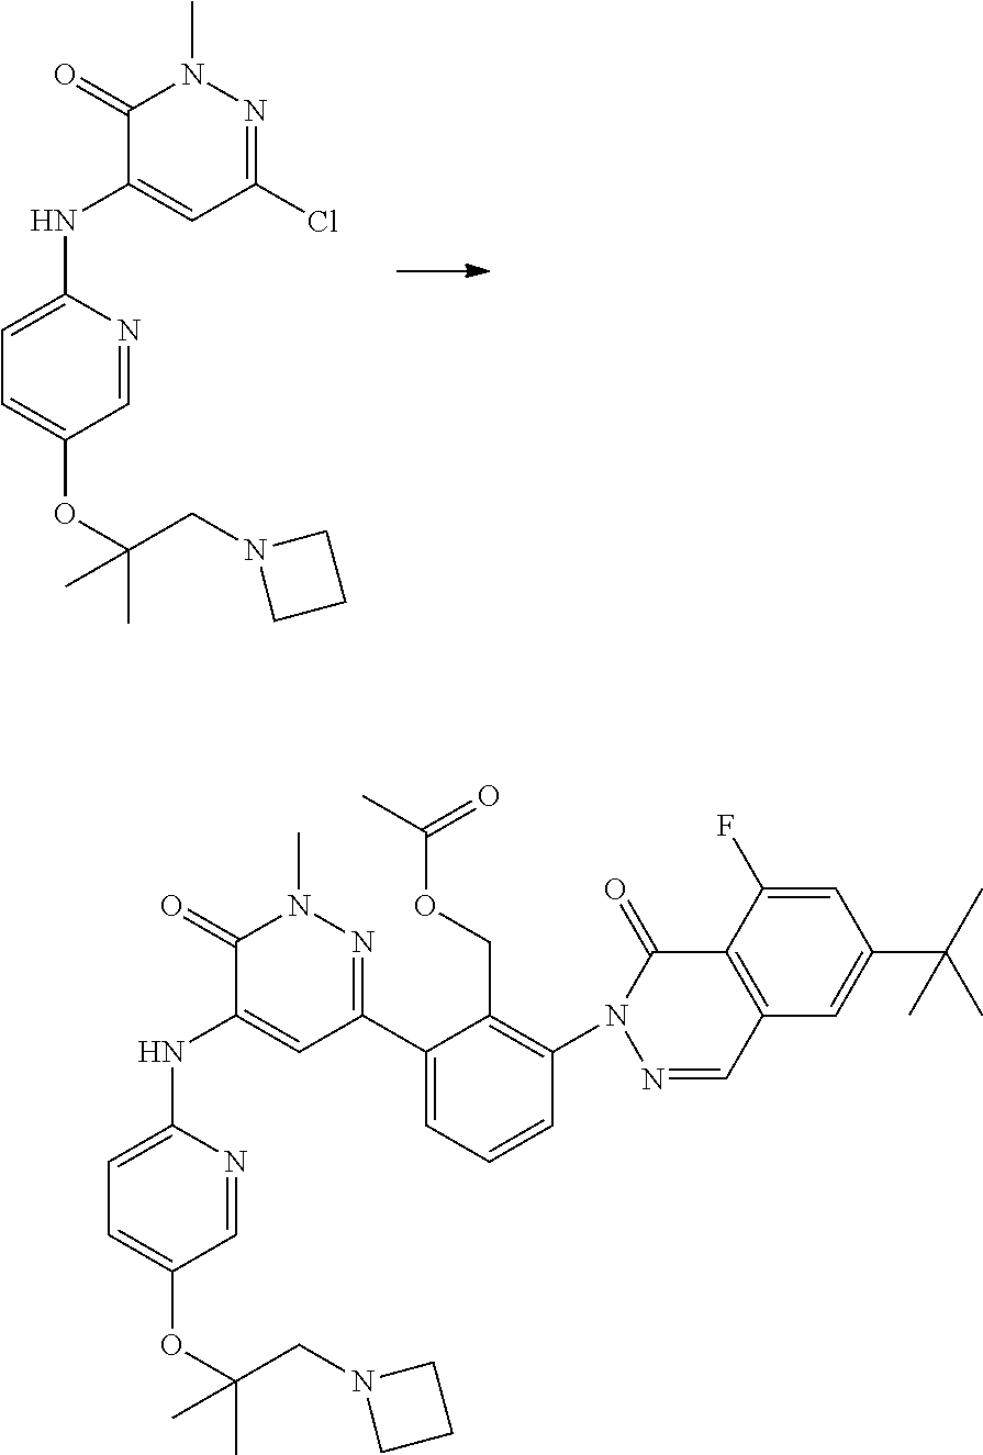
C1(=O)C(NC2=CC=C(OC(CN3CCC3)(C)C)C=N2)=CC(Cl)=NN1C.C1(=O)C(NC2=CC=C(OC(CN3CCC3)(C)C)C=N2)=CC(C2=CC=CC(N3N=CC4=C(C3=O)C(F)=CC(C(C)(C)C)=C4)=C2COC(C)=O)=NN1C
